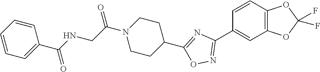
C1=CC2=C(C=C1C1=NOC(C3CCN(C(=O)CNC(C4=CC=CC=C4)=O)CC3)=N1)OC(F)(F)O2
